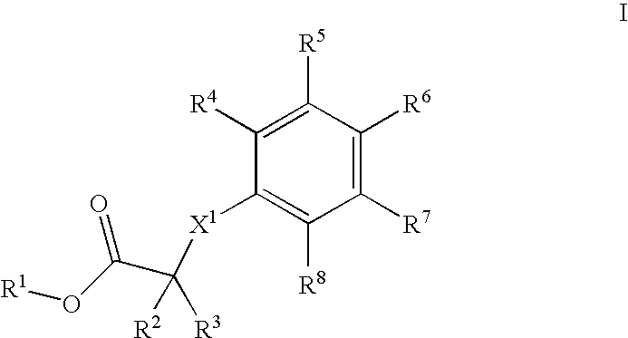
C1([R4])=C([R5])C([R6])=C([R7])C([R8])=C1[X1]C(C(O[R1])=O)([R2])[R3]
